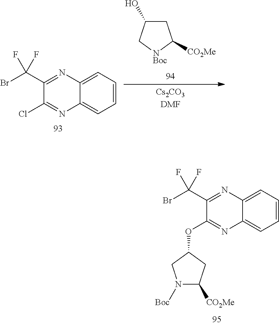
C1=CC=C2C(=C1)N=C(Cl)C(C(Br)(F)F)=N2.C1C(O)C[NBoc]C1[CO2Me].C1=CC=C2C(=C1)N=C(OC1CN([Boc])C([CO2Me])C1)C(C(Br)(F)F)=N2
